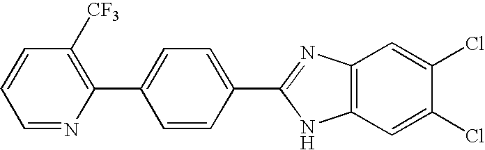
C1=NC(C2=CC=C(C3=NC4=C(N3)C=C(Cl)C(Cl)=C4)C=C2)=C([CF3])C=C1
